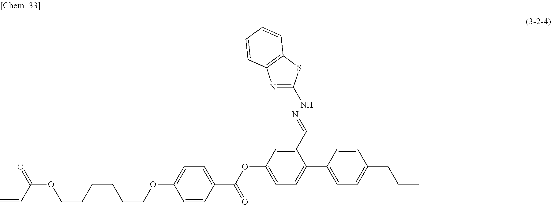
NC1=NC2=C(S1)C=CC=C2.C=CC(OCCCCCCOC1=CC=C(C(OC2=CC=C(C3=CC=C(CCC)C=C3)C(C=N)=C2)=O)C=C1)=O
